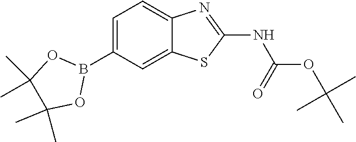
C1=C(B2OC(C)(C)C(C)(C)O2)C=C2C(=C1)N=C(NC(OC(C)(C)C)=O)S2
